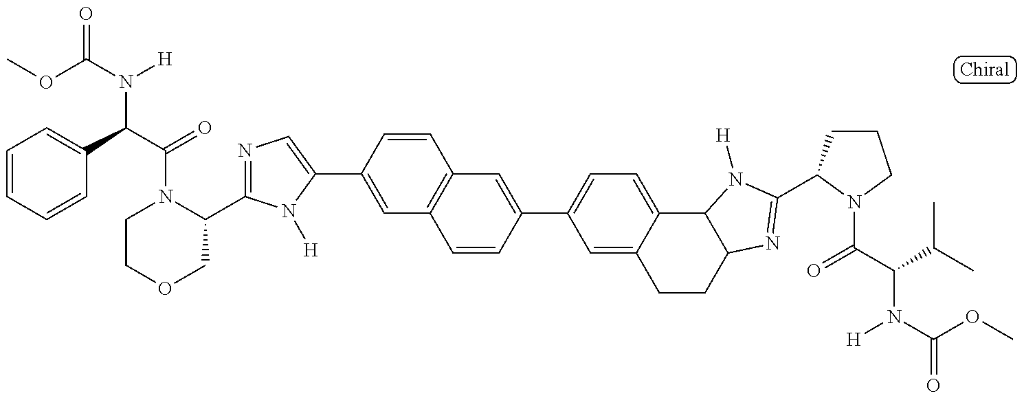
COC(N([H])C(C(=O)N1CCOCC1C1=NC=C(C2=CC3=C(C=C2)C=C(C2=CC=C4C(=C2)CCC2C4N([H])C(C4CCCN4C(=O)C(N([H])C(=O)OC)C(C)C)=N2)C=C3)N1[H])C1=CC=CC=C1)=O
